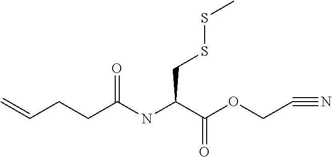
C=CCCC(NC(C(OCC#N)=O)CSSC)=O
